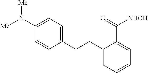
[Me]N(C1=CC=C(CCC2=CC=CC=C2C(=O)[NHOH])C=C1)[Me]
